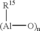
[(Al]([O)n])[R15]
